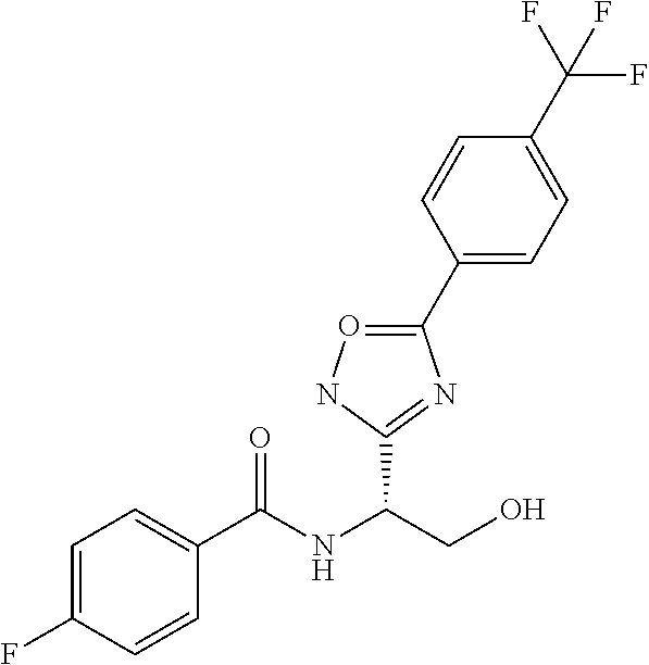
C1(C2=CC=C(C(F)(F)F)C=C2)=ONC(C(NC(C2=CC=C(F)C=C2)=O)CO)=N1
